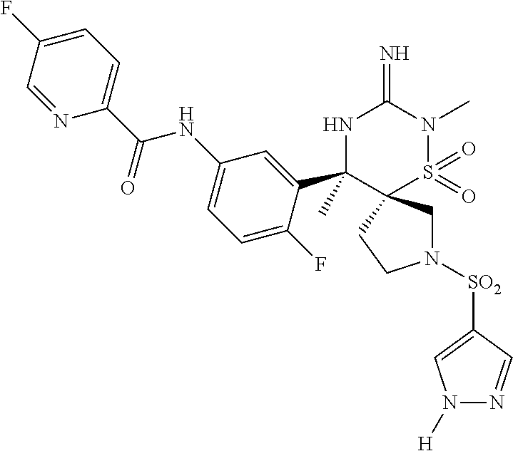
N1([SO2]C2=CN([H])N=C2)CC2(CC1)S(=O)(=O)N(C)C(=N)NC2(C1=CC(NC(C2=CC=C(F)C=N2)=O)=CC=C1F)C
